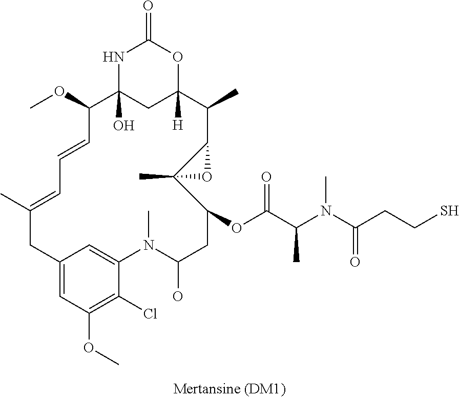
C12=CC(OC)=C(Cl)C(=C1)N(C)C(O)CC(OC(C(N(C(CCS)=O)C)C)=O)C1(C)C(C(C)C3([H])CC(O)(C(OC)C=CC=C(C)C2)NC(=O)O3)O1
